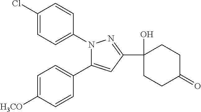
C1=C([H3CO])C=CC(C2=CC(C3(O)CCC(=O)CC3)=NN2C2=CC=C(Cl)C=C2)=C1
